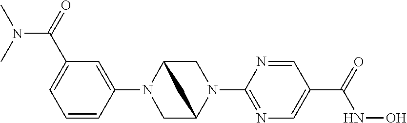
C1(N2CC3N(C4=NC=C(C(NO)=O)C=N4)CC2C3)=CC(C(=O)N(C)C)=CC=C1
